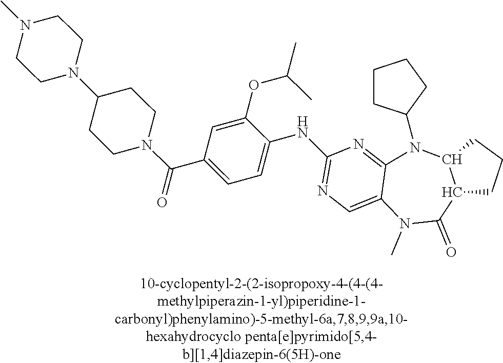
C1CC(N2C3=NC(NC4=CC=C(C(N5CCC(N6CCN(C)CC6)CC5)=O)C=C4OC(C)C)=NC=C3N(C)C(=O)C3C2CCC3)CC1
